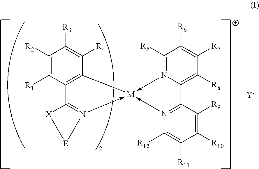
C1([R5])=N2->[M]3(-N4=C(C2=C([R8])C([R7])=C1[R6])C([R9])=C([R10])C([R11])=C4[R12])-N1=C(C2=C3C([R4])=C([R3])C([R2])=C2[R1])[X][E]1.[Y]
